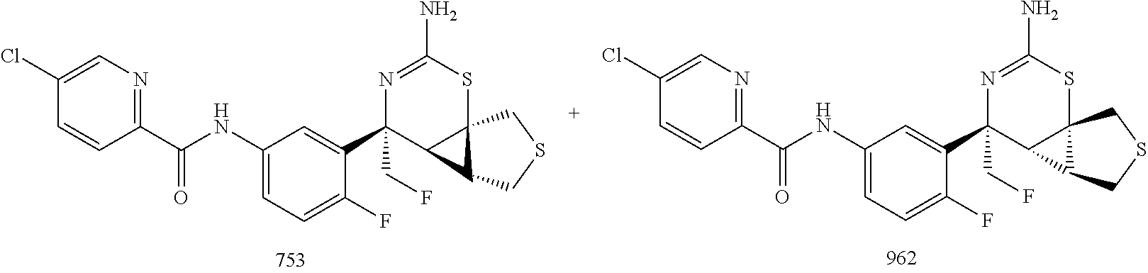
C1(Cl)=CN=C(C(NC2=CC=C(F)C(C3(CF)C4C5(SC(N)=N3)C4CSC5)=C2)=O)C=C1.C1(Cl)=CN=C(C(NC2=CC=C(F)C(C3(CF)C4C5(SC(N)=N3)C4CSC5)=C2)=O)C=C1
